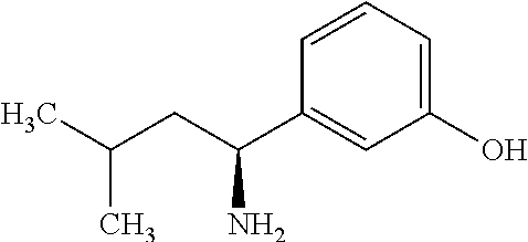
C(C(N)C1=CC(O)=CC=C1)C(C)C
